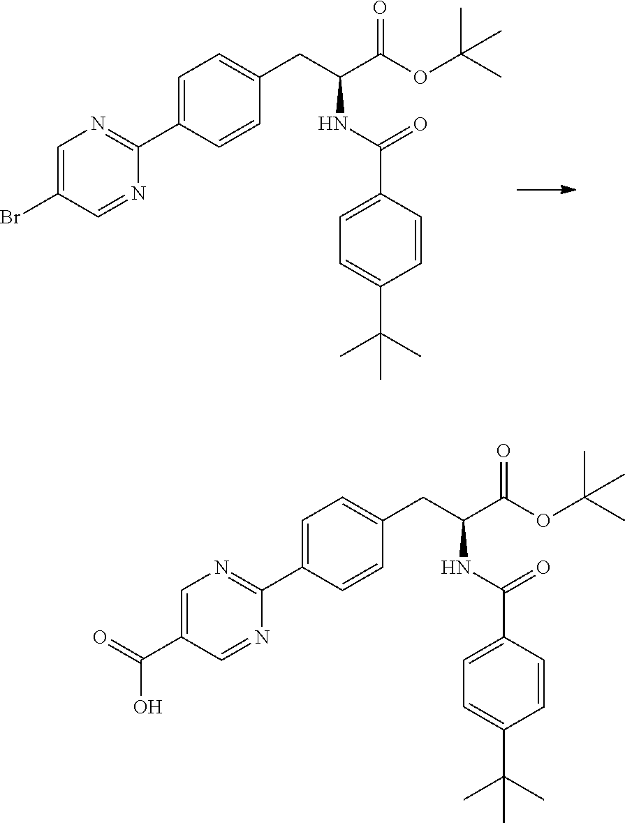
C1=C(Br)C=NC(C2=CC=C(CC(NC(=O)C3=CC=C(C(C)(C)C)C=C3)C(OC(C)(C)C)=O)C=C2)=N1.C1=C(C(O)=O)C=NC(C2=CC=C(CC(NC(=O)C3=CC=C(C(C)(C)C)C=C3)C(OC(C)(C)C)=O)C=C2)=N1
